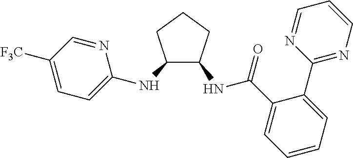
C1([F3C])=CC=C(NC2C(NC(C3=CC=CC=C3C3=NC=CC=N3)=O)CCC2)N=C1
